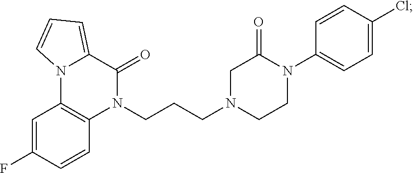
N1(CCCN2CCN(C3=CC=C(Cl)C=C3)C(=O)C2)C(=O)C2=CC=CN2C2=C1C=CC(F)=C2
